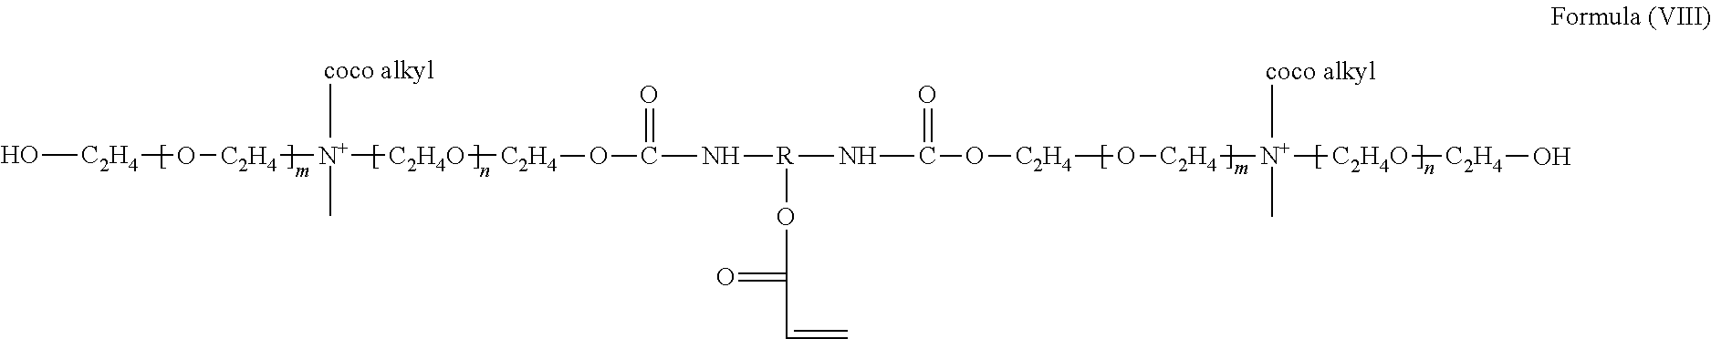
O[C2H4]O[C2H4][N+]([coco alkyl])(C)[C2H4O][C2H4]OC(=O)N[R](NC(=O)O[C2H4]O[C2H4][N+]([coco alkyl])(C)[C2H4O][C2H4]O)OC(=O)C=C
